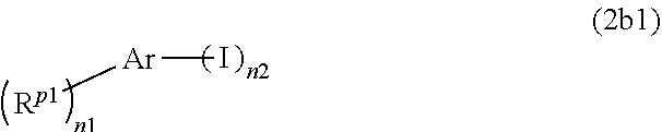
[Ar](I)[Rp1]
